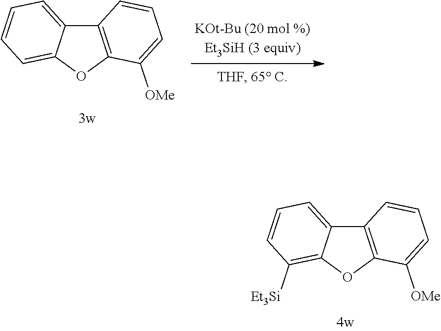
C12=C(OC3=CC=CC=C13)C([OMe])=CC=C2.C12=C(OC3=C([Et3Si])C=CC=C13)C([OMe])=CC=C2
